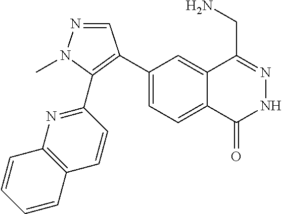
C1(C2=C(C3=NC4=C(C=C3)C=CC=C4)N(C)N=C2)=CC=C2C(=C1)C(CN)=NNC2=O
